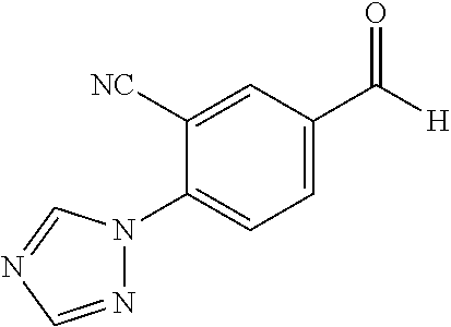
C1=C([NC])C(N2N=CN=C2)=CC=C1C([H])=O
